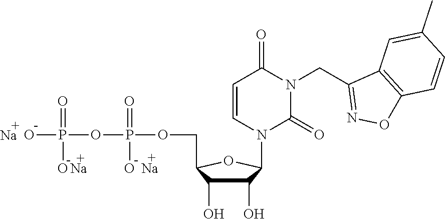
C1=CN(C2C(O)C(O)C(COP(OP(O)(=O)O)(=O)O)O2)C(=O)N(CC2=NOC3=C2C=C(C)C=C3)C1=O.[Na].[Na].[Na]
